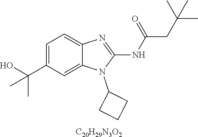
C1=C(C(O)(C)C)C=C2C(=C1)N=C(NC(CC(C)(C)C)=O)N2C1CCC1.[C20H29N3O2]
